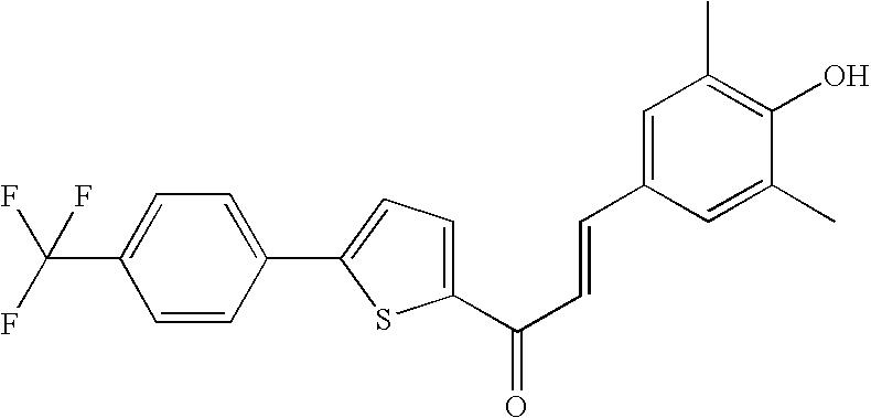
FC(F)(C1=CC=C(C2=CC=C(C(=O)C=CC3=CC(C)=C(O)C(C)=C3)S2)C=C1)F
